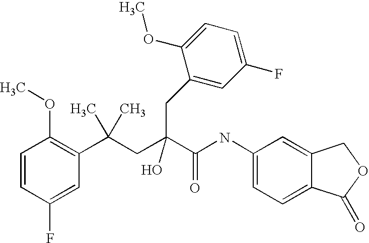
C1=CC(F)=CC(C(CC(C(NC2=CC=C3C(=C2)COC3=O)=O)(O)CC2=CC(F)=CC=C2OC)(C)C)=C1OC
